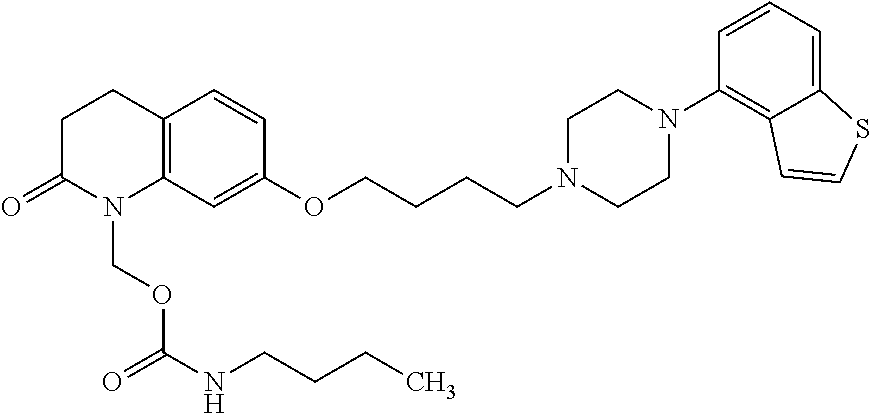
C12=C(C=C(OCCCCN3CCN(C4=C5C(=CC=C4)SC=C5)CC3)C=C1)N(COC(NCCCC)=O)C(=O)CC2
